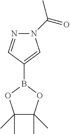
C1(B2OC(C)(C)C(C)(C)O2)=CN(C(C)=O)N=C1
